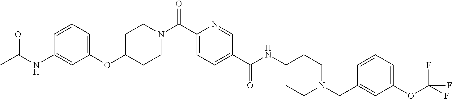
C1=CC=C(OC2CCN(C(C3=CC=C(C(NC4CCN(CC5=CC(OC(F)(F)F)=CC=C5)CC4)=O)C=N3)=O)CC2)C=C1NC(C)=O
